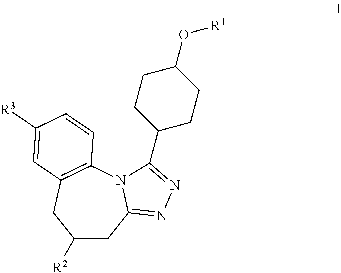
C1([R2])CC2=NN=C(C3CCC(O[R1])CC3)N2C2=C(C1)C=C([R3])C=C2
